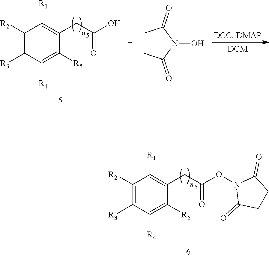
C1([R2])=C([R3])C([R4])=C([R5])C(CC(=O)ON2C(=O)CCC2=O)=C1[R1].C1([R2])=C([R3])C([R4])=C([R5])C(CC(=O)O)=C1[R1].C1CC(=O)N(O)C1=O
